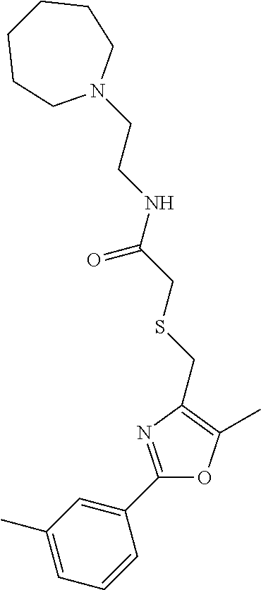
C1(C)=CC=CC(C2=NC(CSCC(NCCN3CCCCCC3)=O)=C(C)O2)=C1
